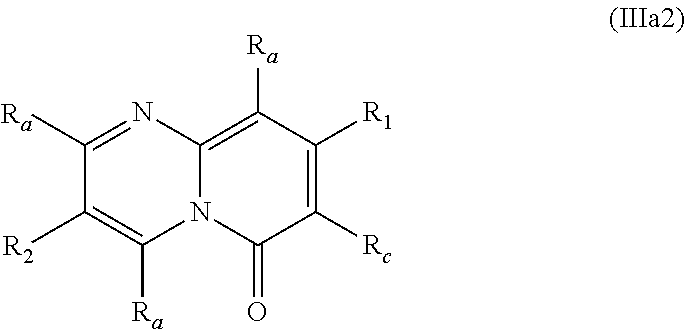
C1([Rc])=C([R1])C([Ra])=C2N(C1=O)C([Ra])=C([R2])C([Ra])=N2
